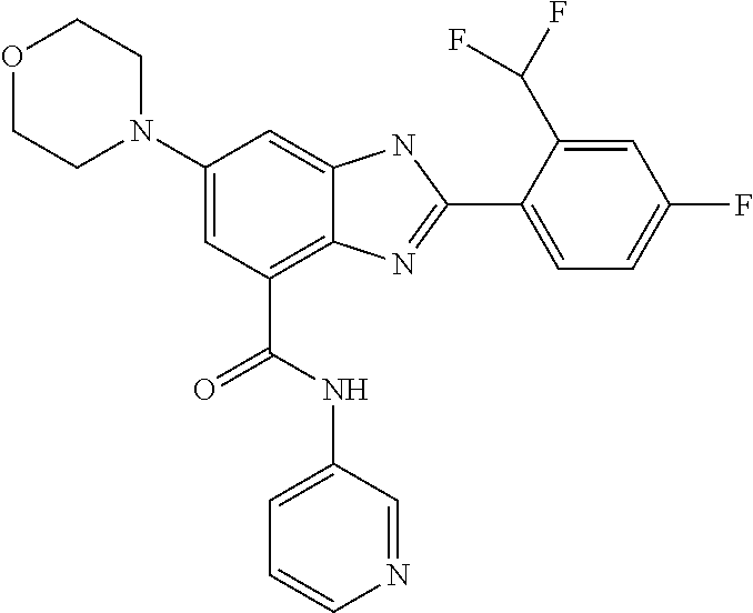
C1(N2CCOCC2)=CC(C(NC2=CC=CN=C2)=O)=C2C(=C1)NC(C1=CC=C(F)C=C1C(F)F)=N2
